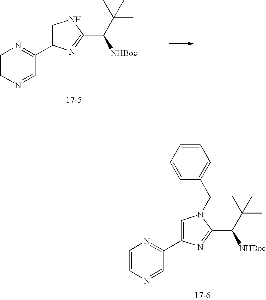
C1=CN=CC(C2=CN(CC3=CC=CC=C3)C(C([NHBoc])C(C)(C)C)=N2)=N1.C1=CN=CC(C2=CNC(C([NHBoc])C(C)(C)C)=N2)=N1
